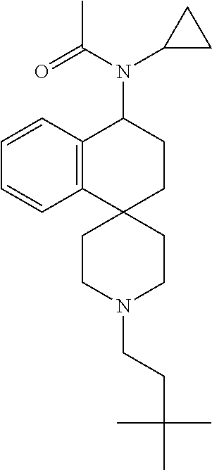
C12=C(C=CC=C1)C(N(C1CC1)C(C)=O)CCC21CCN(CCC(C)(C)C)CC1
